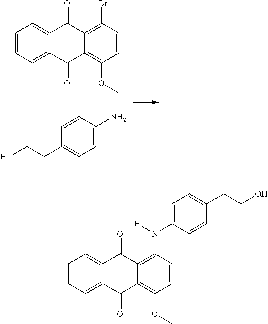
C1=CC=C2C(=C1)C(=O)C1=C(Br)C=CC(OC)=C1C2=O.C1=CC(CCO)=CC=C1N.C1=CC=C2C(=C1)C(=O)C1=C(N([H])C3=CC=C(CCO)C=C3)C=CC(OC)=C1C2=O
